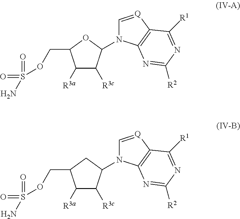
C1([R3a])C([R3c])C(N2C=[Q]C3=C2N=C([R2])N=C3[R1])OC1COS(=O)(=O)N.C1([R3a])C([R3c])C(N2C=[Q]C3=C2N=C([R2])N=C3[R1])CC1COS(=O)(=O)N
